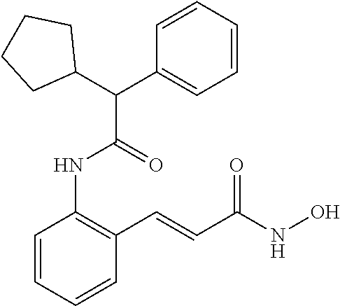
C1=CC=CC(C=CC(NO)=O)=C1NC(C(C1=CC=CC=C1)C1CCCC1)=O
